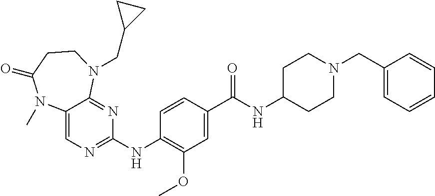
C1(NC2=NC=C3C(=N2)N(CC2CC2)CCC(=O)N3C)=C(OC)C=C(C(NC2CCN(CC3=CC=CC=C3)CC2)=O)C=C1
